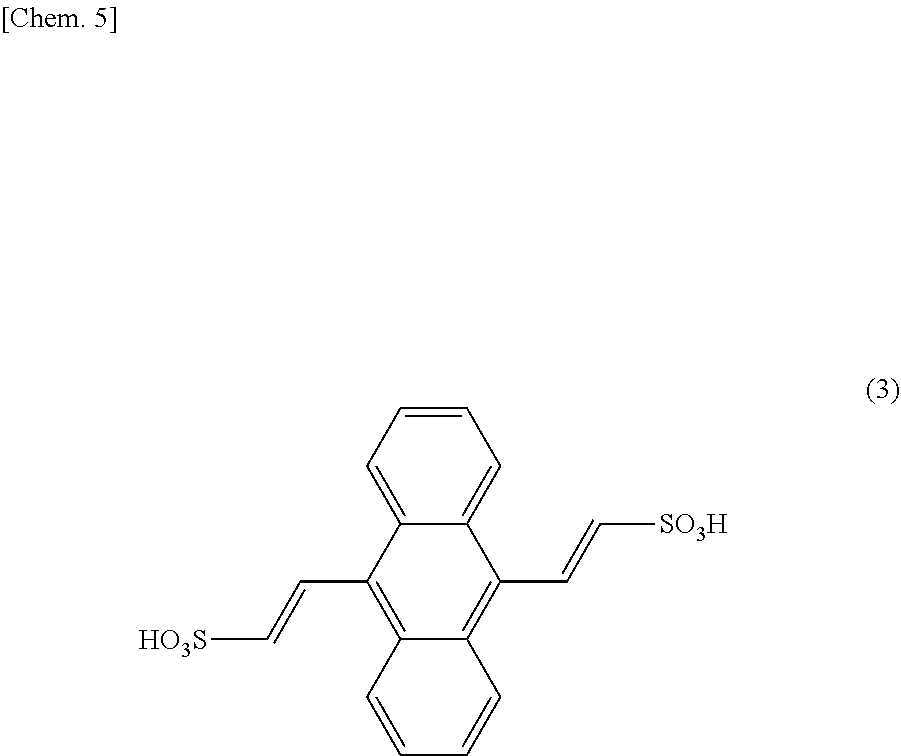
C1=CC=C2C(=C1)C(C=C[SO3H])=C1C(=C2C=C[HO3S])C=CC=C1
